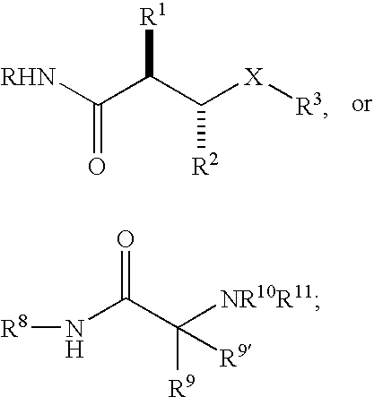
[RHN]C(C(C([X][R3])[R2])[R1])=O.[R8]NC(C([NR10R11])([R9])[R9])=O
